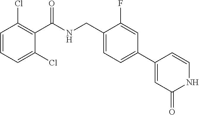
C1=CC=C(Cl)C(C(NCC2=CC=C(C3=CC(=O)NC=C3)C=C2F)=O)=C1Cl
